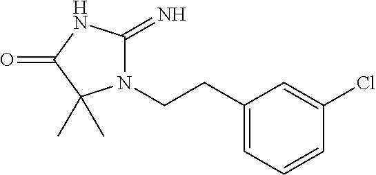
N1(CCC2=CC=CC(Cl)=C2)C(=N)NC(=O)C1(C)C
